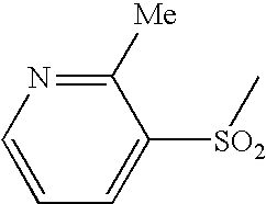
C1([Me])=NC=CC=C1[SO2]C
